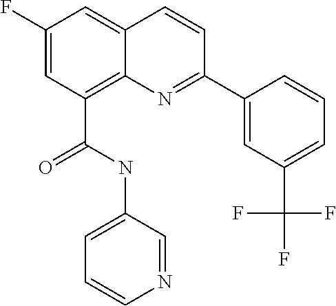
C(C1=C2C(=CC(F)=C1)C=CC(C1=CC(C(F)(F)F)=CC=C1)=N2)(NC1=CC=CN=C1)=O
